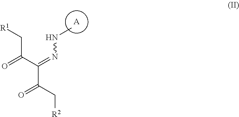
C(C(C(=NNC)C(C[R2])=O)=O)[R1].[A]
